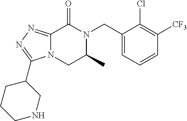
C12=NN=C(C3CCCNC3)N1CC(C)N(CC1=CC=CC([CF3])=C1Cl)C2=O
